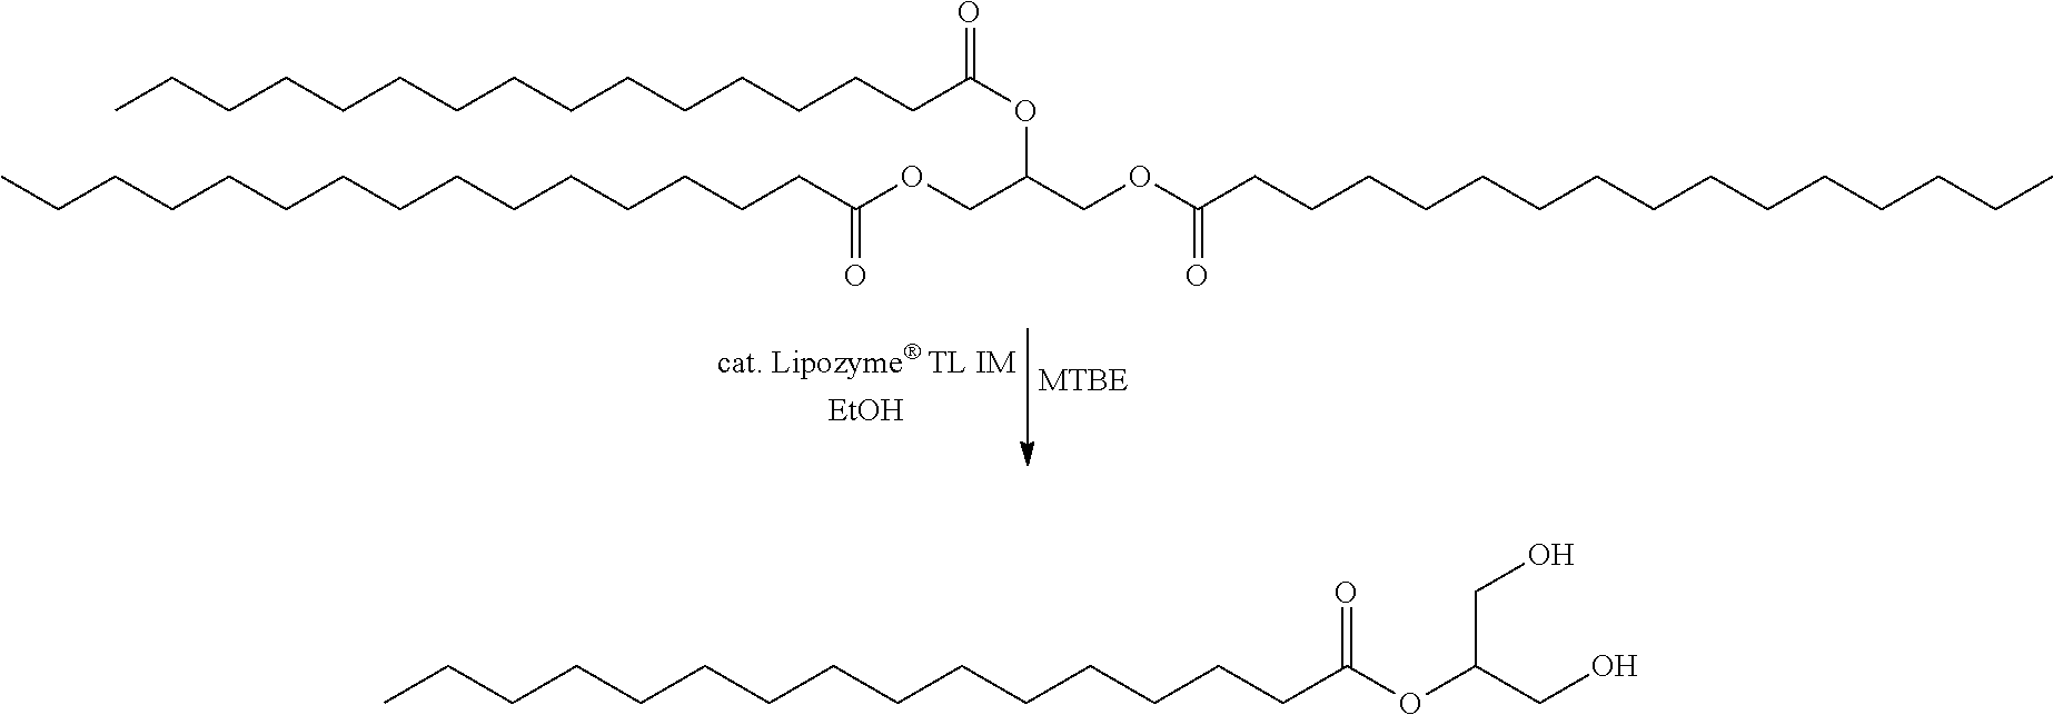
C(CCCC(=O)OC(COC(=O)CCCCCCCCCCCCCCC)COC(=O)CCCCCCCCCCCCCCC)CCCCCCCCCCC.C(CCCCCCCCCCCCC(OC(CO)CO)=O)CC
